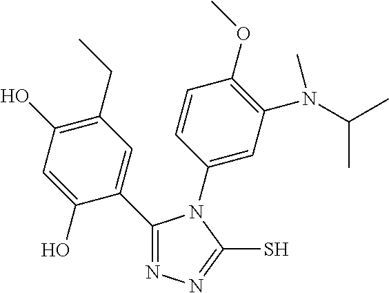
C1(CC)=C(O)C=C(O)C(C2=NN=C(S)N2C2=CC(N(C(C)C)C)=C(OC)C=C2)=C1
